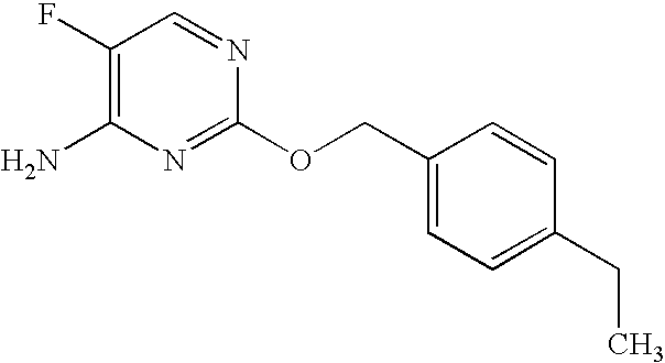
N1=CC(F)=C(N)N=C1OCC1=CC=C(CC)C=C1
